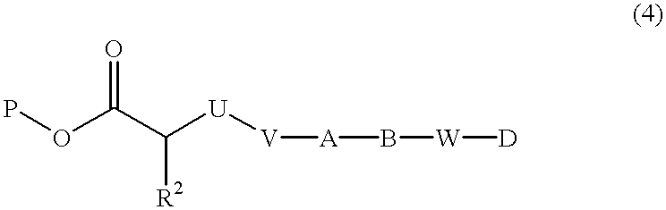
POC(C([R2])[U][V][A]B[W][D])=O
